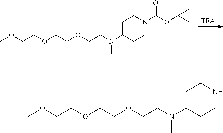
[TFA].C1C(N(CCOCCOCCOC)C)CCN(C(OC(C)(C)C)=O)C1.C1C(N(CCOCCOCCOC)C)CCNC1
